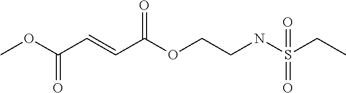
COC(C=CC(OCCNS(CC)(=O)=O)=O)=O
